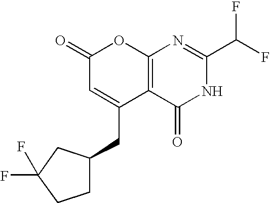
C1(=O)C=C(CC2CCC(F)(F)C2)C2=C(O1)N=C(C(F)F)NC2=O
